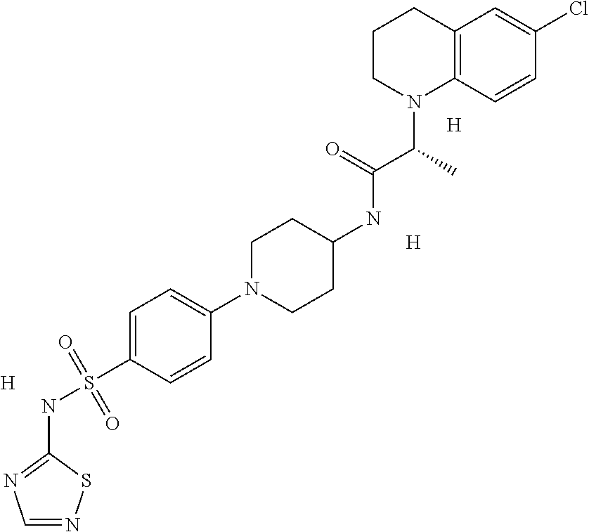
C12=C(C=CC(Cl)=C1)N(C(C(NC1CCN(C3=CC=C(S(NC4=NC=NS4)(=O)=O)C=C3)CC1)=O)C)CCC2.[H].[H].[H]
